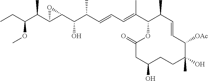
C1(=O)CC(O)CCC(O)(C)C([OAc])C=CC(C)C(C(=CC=CC(C(C2C(C(C(CC)OC)C)O2)O)C)C)O1
